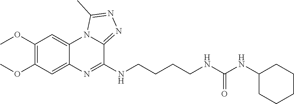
C1(OC)=C(OC)C=C2C(=C1)N1C(=NN=C1C)C(NCCCCNC(NC1CCCCC1)=O)=N2
